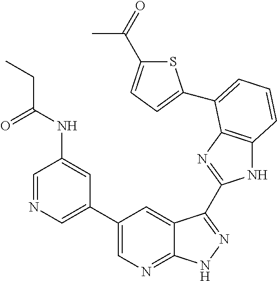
C1(C2=CN=CC(NC(CC)=O)=C2)=CN=C2C(=C1)C(C1=NC3=C(N1)C=CC=C3C1=CC=C(C(=O)C)S1)=NN2
